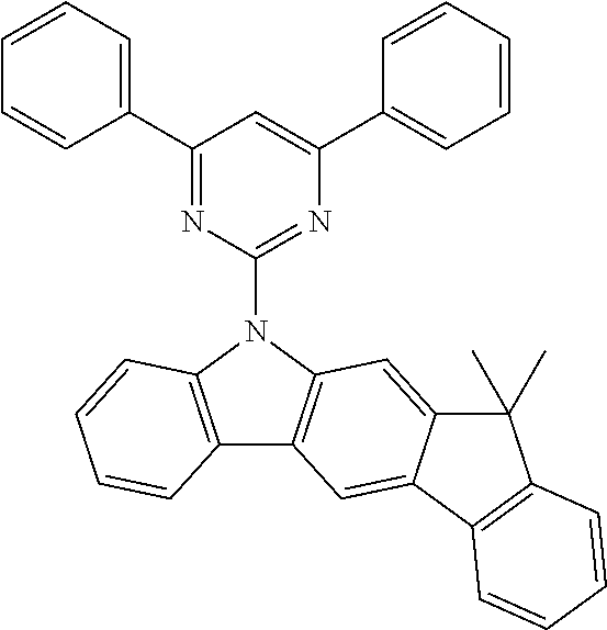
C12=C(N(C3=NC(C4=CC=CC=C4)=CC(C4=CC=CC=C4)=N3)C3=C1C=C1C(=C3)C(C)(C)C3=C1C=CC=C3)C=CC=C2
